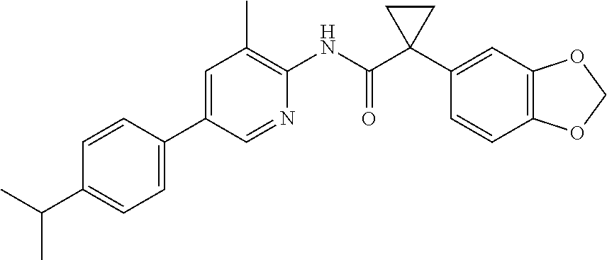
C1=CC(C2=CC(C)=C(NC(C3(C4=CC5=C(C=C4)OCO5)CC3)=O)N=C2)=CC=C1C(C)C
